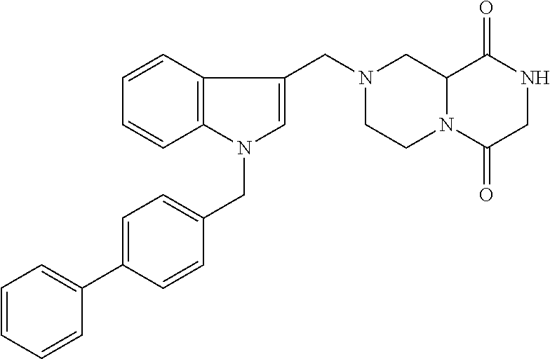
C12N(C(=O)CNC1=O)CCN(CC1=CN(CC3=CC=C(C4=CC=CC=C4)C=C3)C3=C1C=CC=C3)C2
